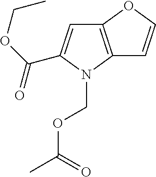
C12=C(N(COC(C)=O)C(C(OCC)=O)=C1)C=CO2
